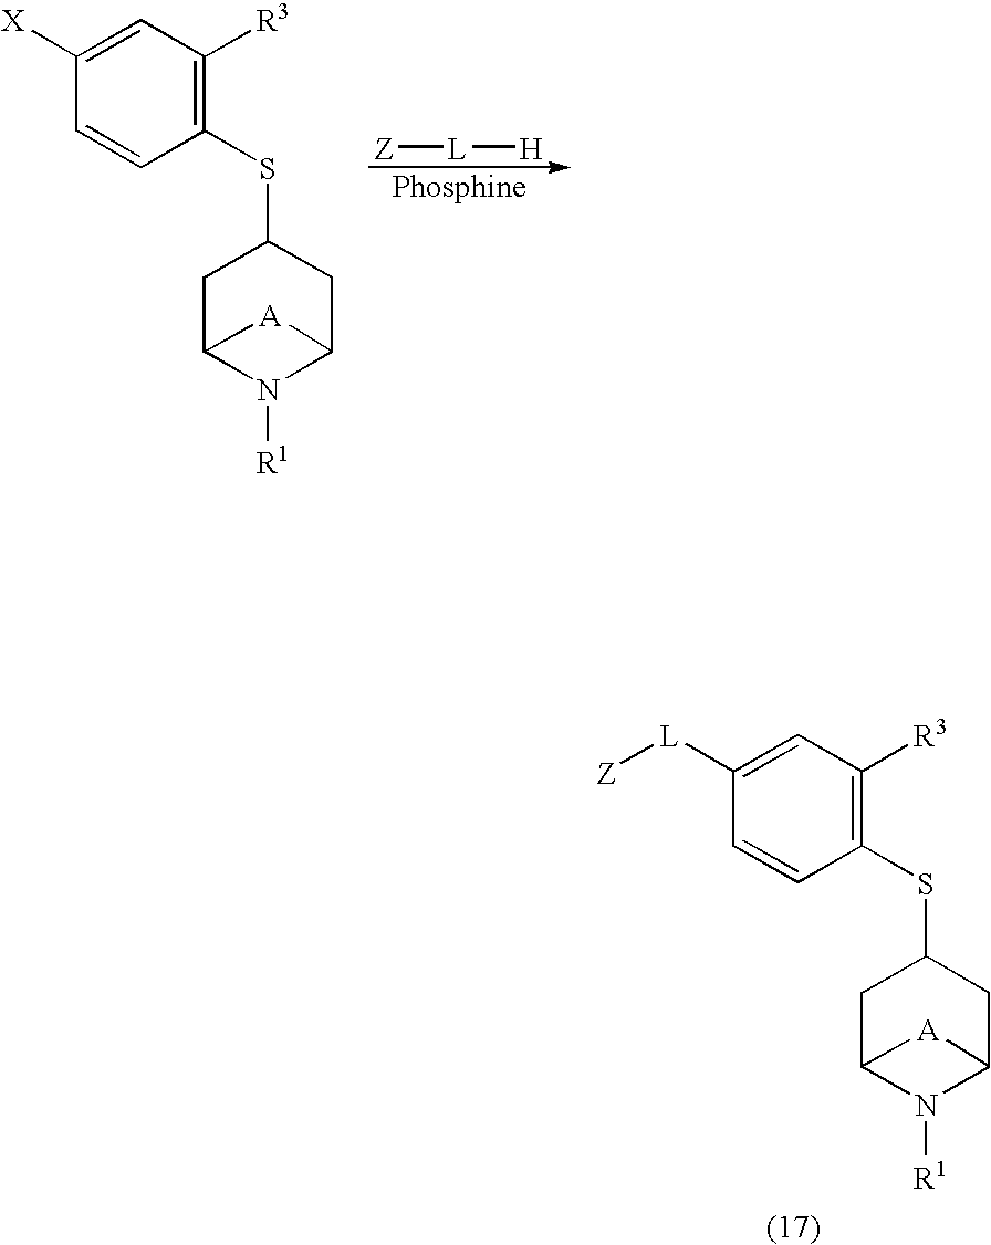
C1([L][Z])=CC([R3])=C(SC2CC3N([R1])C(C2)[A]3)C=C1.C1([X])=CC([R3])=C(SC2CC3N([R1])C(C2)[A]3)C=C1.[Z][L][H]
